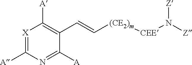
[X]1=C([A])N=C([A])C(C=C[(CE2)m][CEE]N([Z])[Z])=C1[A]
